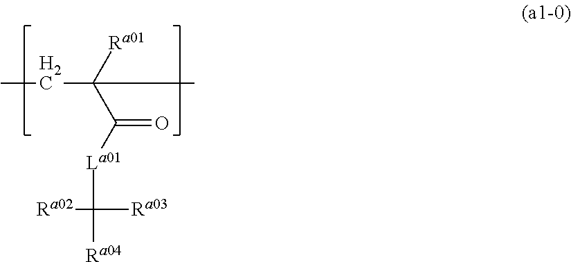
CCC(C([La01]C([Ra03])([Ra04])[Ra02])=O)([Ra01])C
